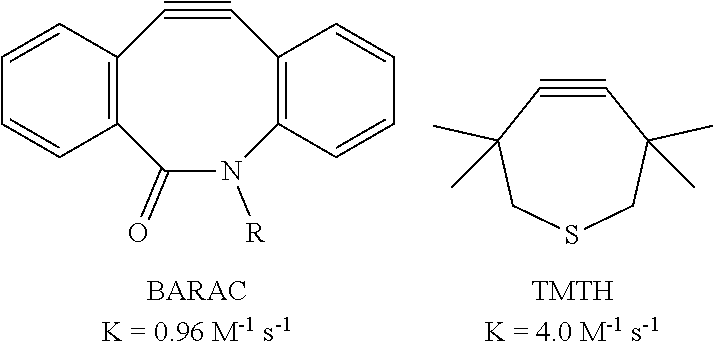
C12=C(C(=O)N([R])C3=C(C#C1)C=CC=C3)C=CC=C2.C1#CC(C)(C)CSCC1(C)C
